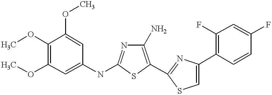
COC1=C(OC)C=C(NC2=NC(N)=C(C3=NC(C4=C(F)C=C(F)C=C4)=CS3)S2)C=C1OC
